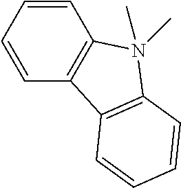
C1=CC=CC2=C1N(C)(C)C1=C2C=CC=C1
